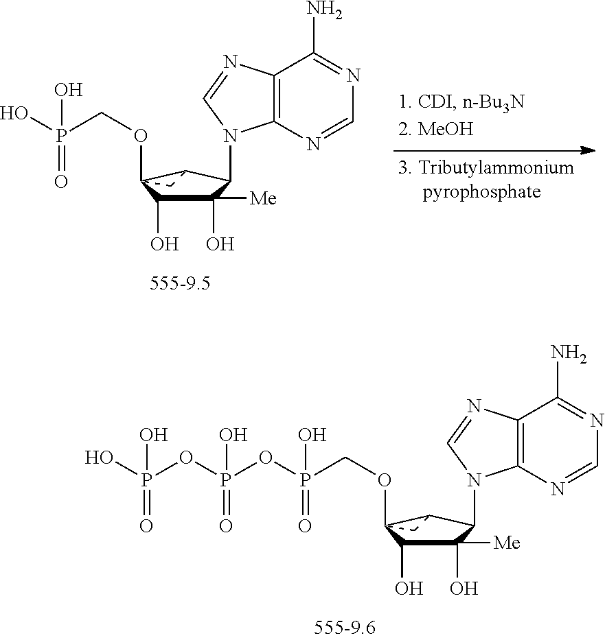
C1(O)([Me])C(O)C2(OCP(O)(=O)OP(O)(=O)OP(O)(=O)O)C(C1N1C3=C(C(N)=NC=N3)N=C1)C2.C1(O)([Me])C(O)C2(OCP(O)(O)=O)C(C1N1C3=C(C(N)=NC=N3)N=C1)C2
